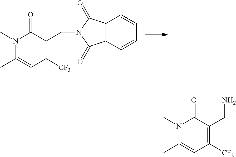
C12=C(C=CC=C1)C(=O)N(CC1=C([CF3])C=C(C)N(C)C1=O)C2=O.C(C1=C([CF3])C=C(C)N(C)C1=O)N
